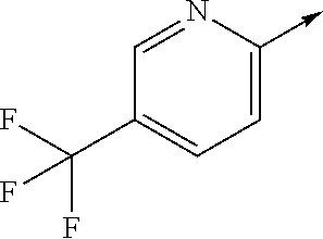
C1=NC(->C)=CC=C1C(F)(F)F
